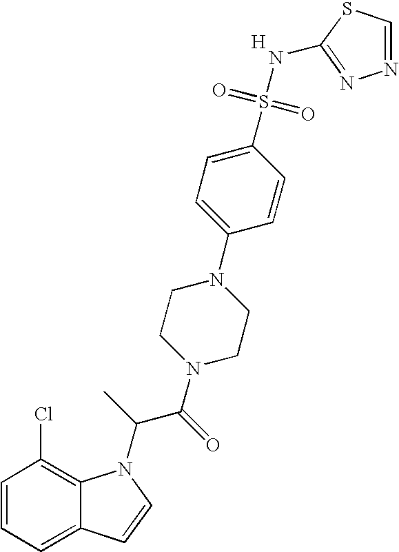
C1=CC=C2C(=C1Cl)N(C(C(N1CCN(C3=CC=C(S(=O)(=O)NC4=NN=CS4)C=C3)CC1)=O)C)C=C2.[H]
